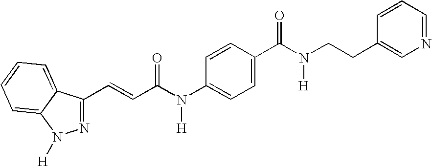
N1=C(C=CC(N(C2=CC=C(C(N(CCC3=CN=CC=C3)[H])=O)C=C2)[H])=O)C2=CC=CC=C2N1[H]
